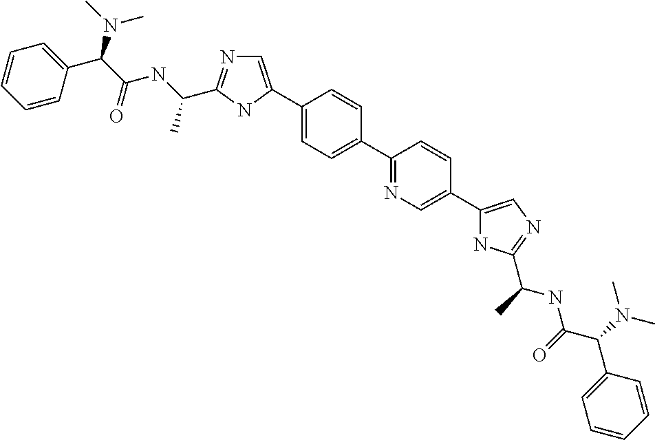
C1=CC(C(N(C)C)C(NC(C)C2=NC=C(C3=CC=C(C4=NC=C(C5=CN=C(C(NC(=O)C(C6=CC=CC=C6)N(C)C)C)N5)C=C4)C=C3)N2)=O)=CC=C1
